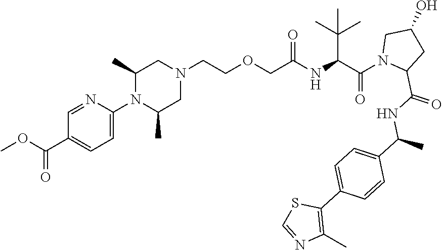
C1N(CCOCC(NC(C(N2C(C(NC(C3=CC=C(C4=C(C)N=CS4)C=C3)C)=O)CC(O)C2)=O)C(C)(C)C)=O)CC(C)N(C2=CC=C(C(OC)=O)C=N2)C1C
